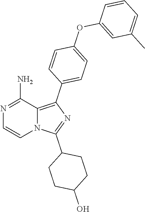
N12C(=C(C3=CC=C(OC4=CC(C)=CC=C4)C=C3)N=C1C1CCC(O)CC1)C(N)=NC=C2
